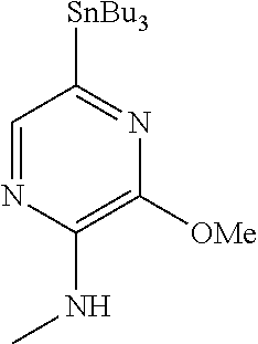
C1=NC(NC)=C([OMe])N=C1[SnBu3]
